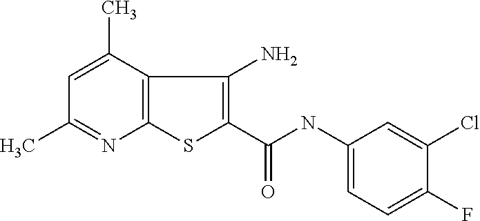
C12=C(C(C)=CC(C)=N1)C(N)=C(C(NC1=CC=C(F)C(Cl)=C1)=O)S2
